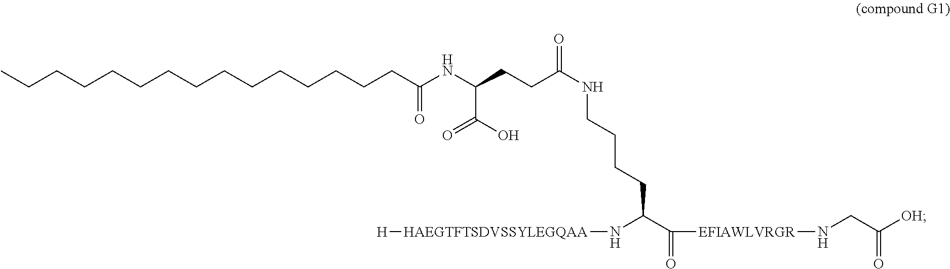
CCCCCCCCCCCCCCCC(NC(CCC(=O)NCCCCC(N[HAEGTFTSDVSSYLEGQAA][H])C(=O)[EFIAWLVRGR]NCC(=O)[OH])C(=O)O)=O
